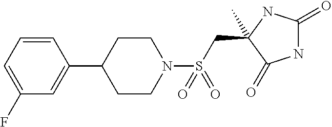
C1=C(C2CCN(S(CC3(C)C(=O)NC(=O)N3)(=O)=O)CC2)C=CC=C1F
